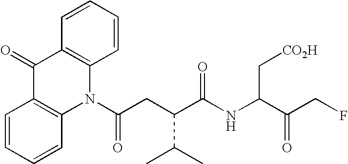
N1(C(=O)CC(C(C)C)C(NC(C[CO2H])C(CF)=O)=O)C2=C(C(=O)C3=C1C=CC=C3)C=CC=C2
